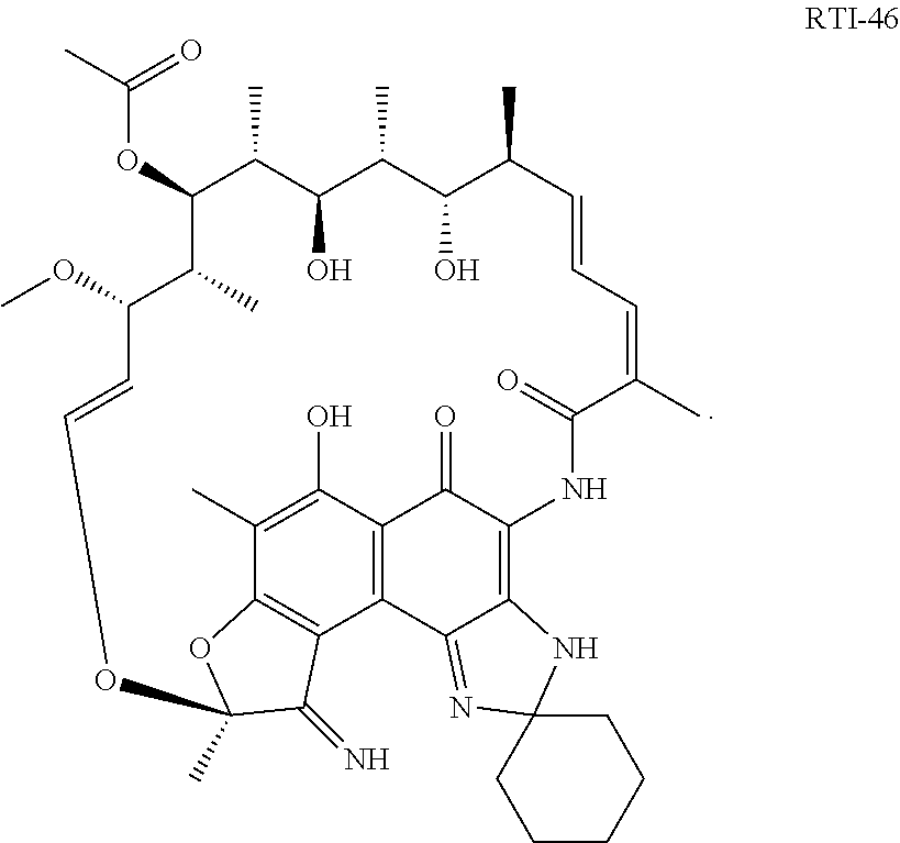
C12=C3C4=C(C(O)=C1C)C(=O)C(=C1C4=NC4(N1)CCCCC4)NC(=O)C(C)=CC=CC(C)C(O)C(C)C(O)C(C)C(OC(=O)C)C(C)C(OC)C=COC(C)(O2)C3=N
